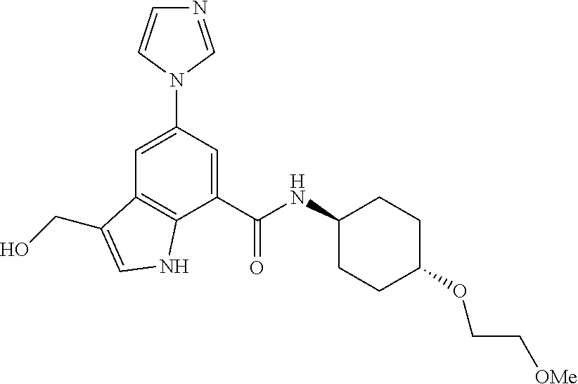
N1=CN(C2=CC3=C(C(C(NC4CCC(OCC[OMe])CC4)=O)=C2)NC=C3CO)C=C1
